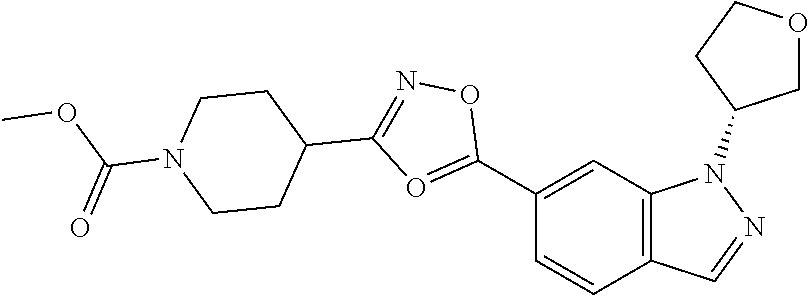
C1(C2=OC(C3CCN(C(=O)OC)CC3)=NO2)=CC2=C(C=C1)C=NN2C1COCC1
